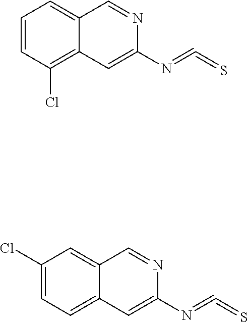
C1=CC(Cl)=C2C(=C1)C=NC(N=C=S)=C2.C1(Cl)=CC=C2C(=C1)C=NC(N=C=S)=C2
